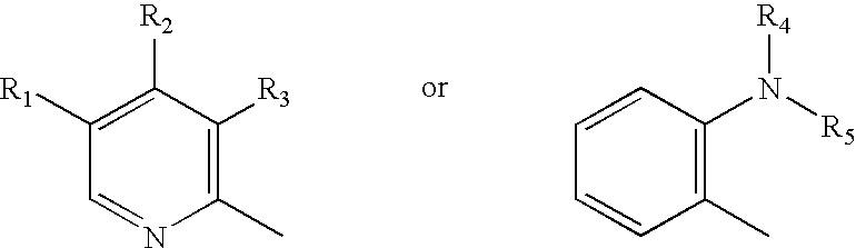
C1([R1])=C([R2])C([R3])=C(C)N=C1.C1=CC(N([R5])[R4])=C(C)C=C1
